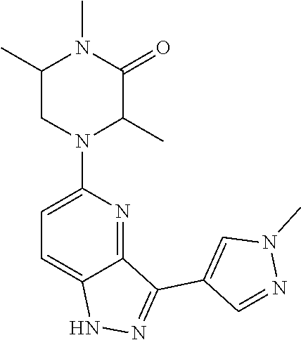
C12=NC(N3C(C)C(=O)N(C)C(C)C3)=CC=C1NN=C2C1=CN(C)N=C1
